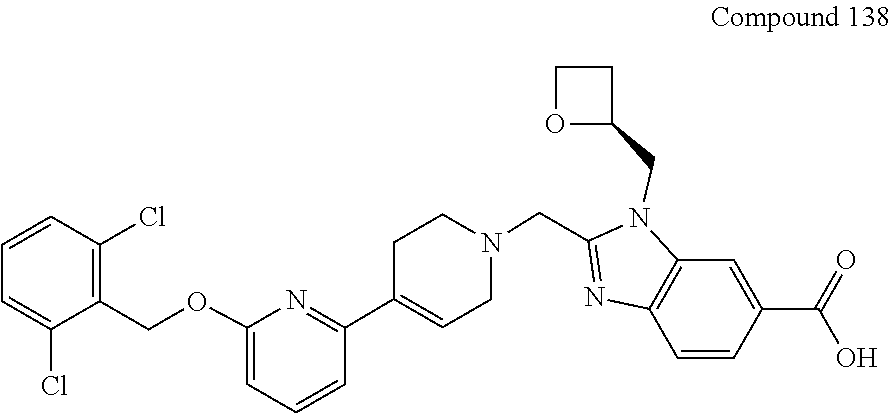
C1C(C2=NC(OCC3=C(Cl)C=CC=C3Cl)=CC=C2)=CCN(CC2=NC3=C(N2CC2OCC2)C=C(C(=O)O)C=C3)C1
